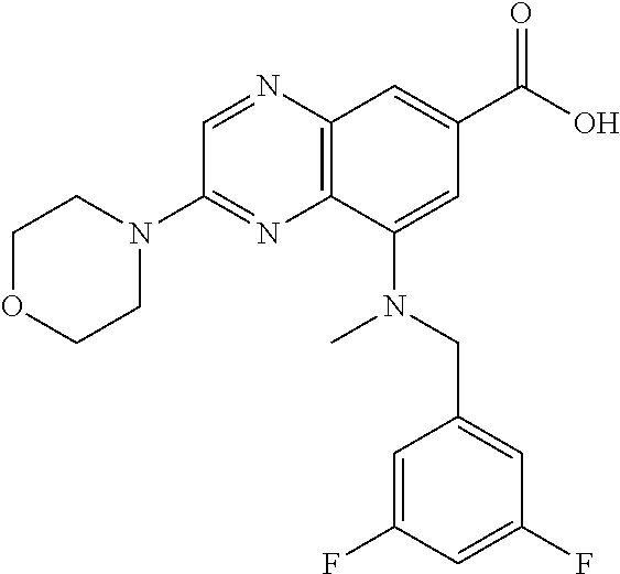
C12=C(C(N(CC3=CC(F)=CC(F)=C3)C)=CC(C(O)=O)=C1)N=C(N1CCOCC1)C=N2
